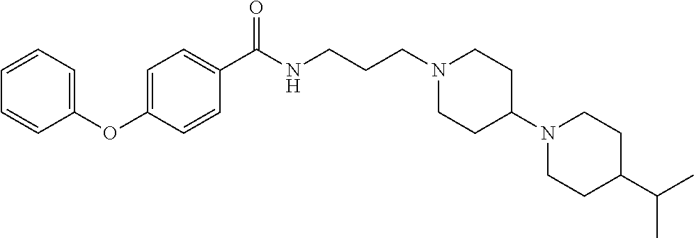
C1(OC2=CC=C(C(NCCCN3CCC(N4CCC(C(C)C)CC4)CC3)=O)C=C2)=CC=CC=C1
